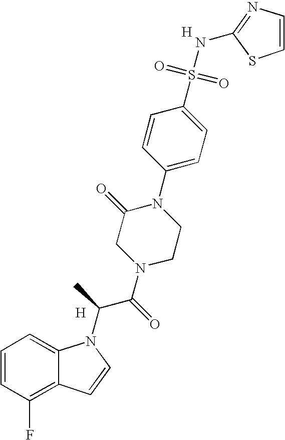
C1=CC(F)=C2C(=C1)N(C(C)C(=O)N1CCN(C3=CC=C(S(=O)(=O)NC4=NC=CS4)C=C3)C(=O)C1)C=C2.[H].[H]
